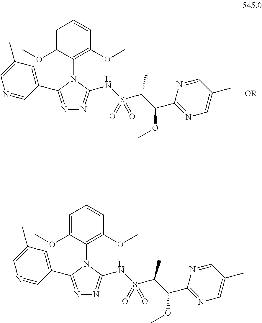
C1=C(OC)C(N2C(C3=CC(C)=CN=C3)=NN=C2NS(C(C(OC)C2=NC=C(C)C=N2)C)(=O)=O)=C(OC)C=C1.C1=C(OC)C(N2C(C3=CC(C)=CN=C3)=NN=C2NS(C(C(OC)C2=NC=C(C)C=N2)C)(=O)=O)=C(OC)C=C1
